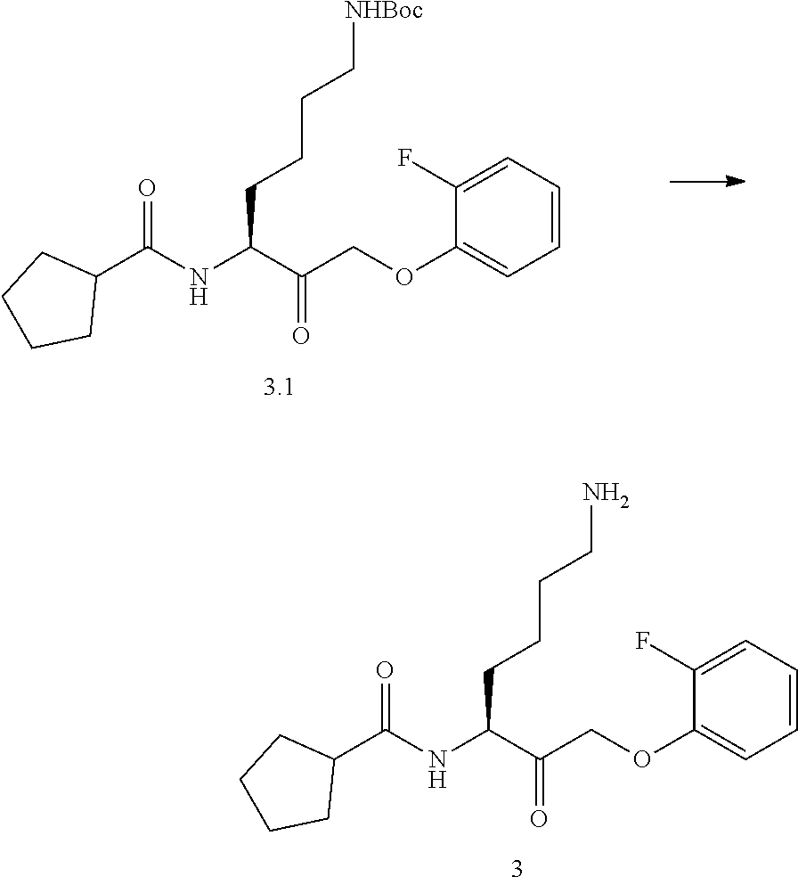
O=C(NC(C(COC1=CC=CC=C1F)=O)CCCC[NHBoc])C1CCCC1.O=C(NC(C(COC1=CC=CC=C1F)=O)CCCCN)C1CCCC1
